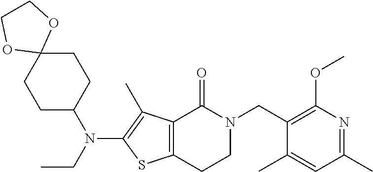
C12=C(CCN(CC3=C(OC)N=C(C)C=C3C)C1=O)SC(N(C1CCC3(CC1)OCCO3)CC)=C2C
